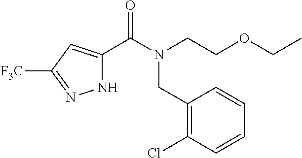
N1C(C(N(CCOCC)CC2=C(Cl)C=CC=C2)=O)=CC([F3C])=N1
